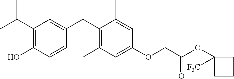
C1(C(C)C)=C(O)C=CC(CC2=C(C)C=C(OCC(OC3([F3C])CCC3)=O)C=C2C)=C1
